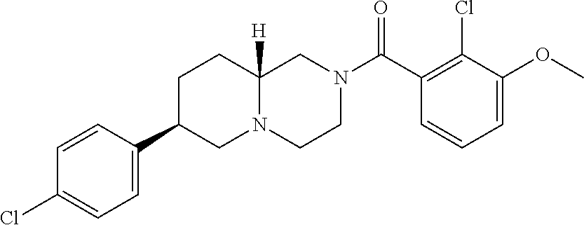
C1=C(OC)C(Cl)=C(C(N2CCN3C([H])(C2)CCC(C2=CC=C(Cl)C=C2)C3)=O)C=C1
